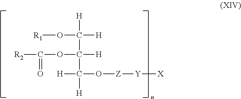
C([H])(C([H])(O[R1])[H])(C([H])(O[Z][Y][X])[H])OC([R2])=O
